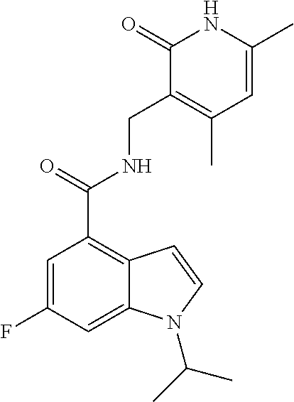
C1=C(C)NC(=O)C(CNC(C2=C3C(=CC(F)=C2)N(C(C)C)C=C3)=O)=C1C
